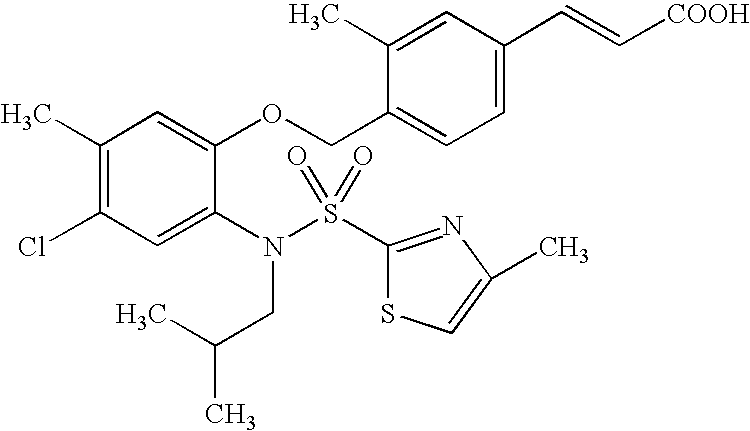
C1(C)=C(Cl)C=C(N(S(=O)(=O)C2=NC(C)=CS2)CC(C)C)C(OCC2=CC=C(C=C[COOH])C=C2C)=C1
